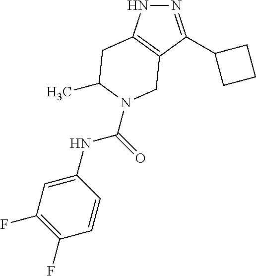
N1=C(C2CCC2)C2=C(N1)CC(C)N(C(NC1=CC(F)=C(F)C=C1)=O)C2
